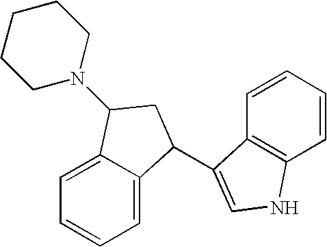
C1=C2C(=CC=C1)C(N1CCCCC1)CC2C1=CNC2=C1C=CC=C2
